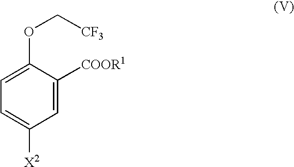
C1=C([COOR1])C(OC[CF3])=CC=C1[X2]
